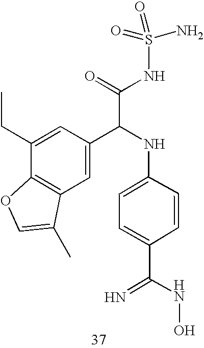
C1(CC)=CC(C(NC2=CC=C(C(=N)NO)C=C2)C(=O)NS(=O)(=O)N)=CC2=C1OC=C2C
